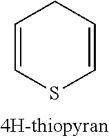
C1=CSC=CC1
